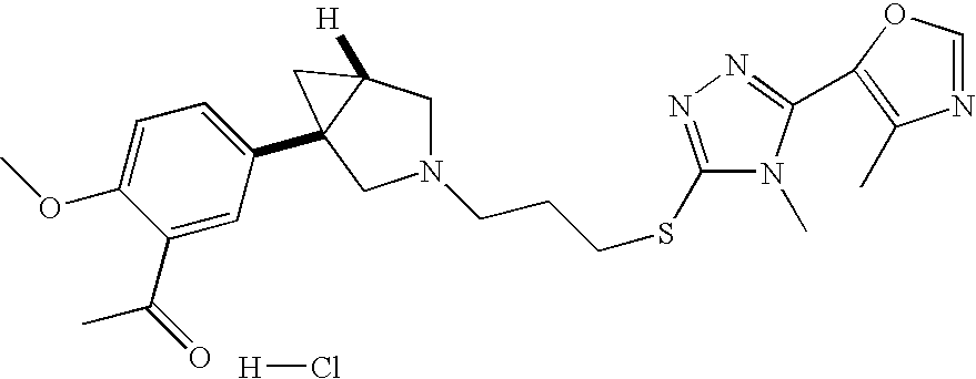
[H]Cl.C1(SCCCN2CC3([H])C(C4=CC=C(OC)C(C(=O)C)=C4)(C2)C3)=NN=C(C2=C(C)N=CO2)N1C
